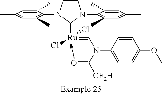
C1CN(C2=C(C)C=C(C)C=C2C)C([Ru]2(Cl)(Cl)-O=C([CF2H])N(C3=CC=C(OC)C=C3)C=2)N1C1=C(C)C=C(C)C=C1C
